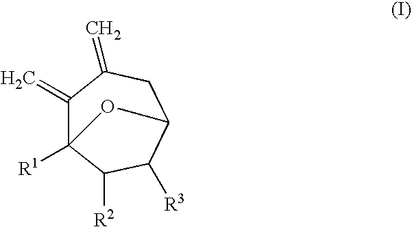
C1(=C)C2([R1])C([R2])C([R3])C(CC1=C)O2
